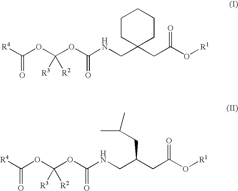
[R4]C(OC(OC(NCC1(CC(O[R1])=O)CCCCC1)=O)([R3])[R2])=O.[R4]C(OC(OC(NCC(CC(O[R1])=O)CC(C)C)=O)([R3])[R2])=O
